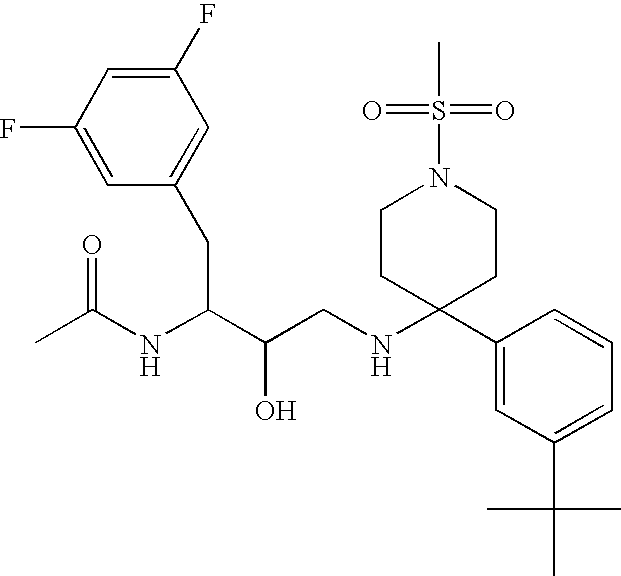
C1(F)=CC(CC(C(CNC2(C3=CC(C(C)(C)C)=CC=C3)CCN(S(=O)(=O)C)CC2)O)NC(C)=O)=CC(F)=C1
